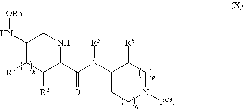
C1(N[OBn])C([R3])C([R2])C(C(N(C2CCN([PG3])CC2[R6])[R5])=O)NC1
